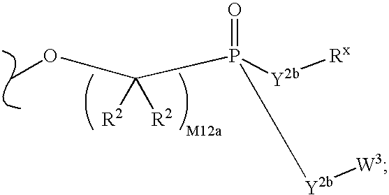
C(P([Y2b][Rx])(=O)[Y2b][W3])([R2])([R2])OC
